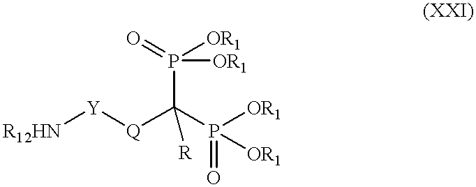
[R12HN][Y][Q]C(P([OR1])([OR1])=O)(P(=O)([OR1])[OR1])[R]
